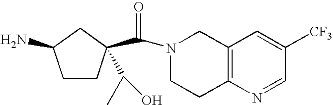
C1CC(C(C)O)(C(N2CCC3=C(C2)C=C([CF3])C=N3)=O)CC1N
